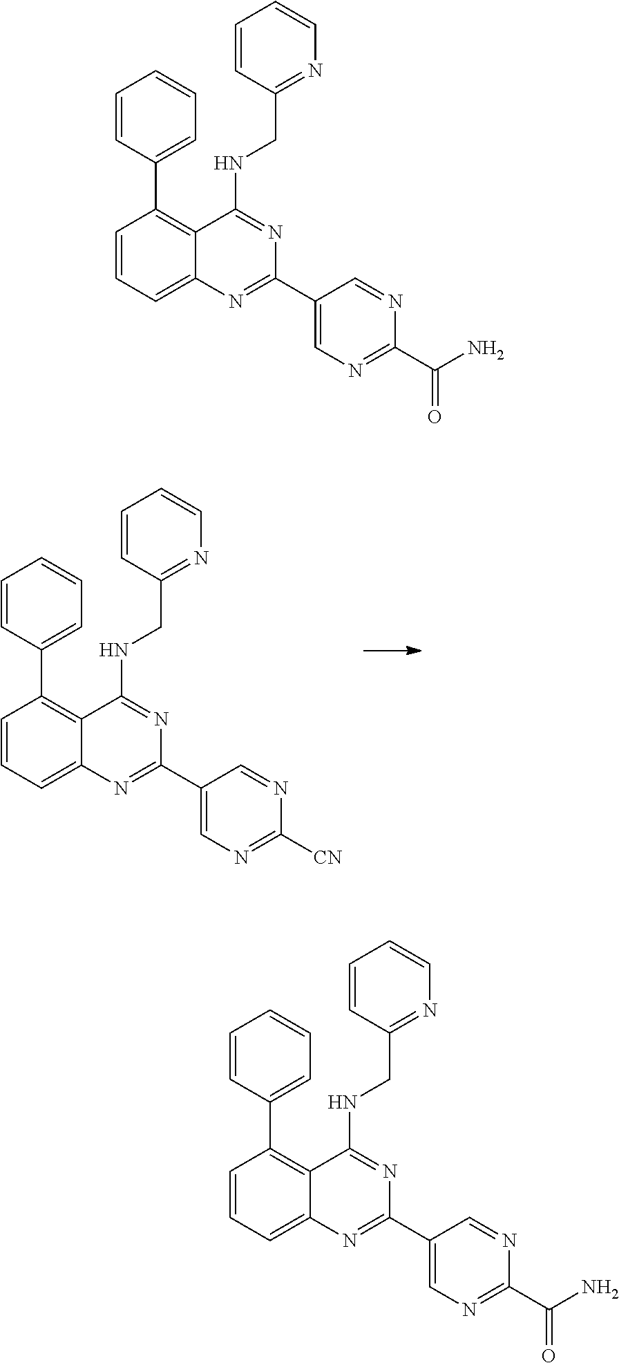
C1=CC(C2=C3C(=CC=C2)N=C(C2=CN=C([CN])N=C2)N=C3NCC2=NC=CC=C2)=CC=C1.C1=CC(C2=C3C(=CC=C2)N=C(C2=CN=C(C(N)=O)N=C2)N=C3NCC2=NC=CC=C2)=CC=C1.C1=CC(C2=C3C(=CC=C2)N=C(C2=CN=C(C(N)=O)N=C2)N=C3NCC2=NC=CC=C2)=CC=C1
